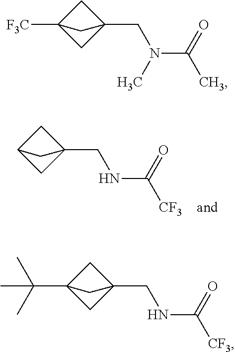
C1C2CC1(CNC([CF3])=O)C2.C1C2([F3C])CC1(CN(C(C)=O)C)C2.C1C2(C(C)(C)C)CC1(CNC([CF3])=O)C2
